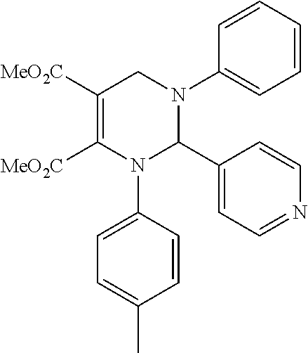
C1([MeO2C])=C([MeO2C])N(C2=CC=C(C)C=C2)C(C2=CC=NC=C2)N(C2=CC=CC=C2)C1
